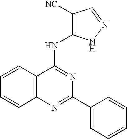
C12=C(N=C(C3=CC=CC=C3)N=C1NC1=C([NC])C=NN1)C=CC=C2
